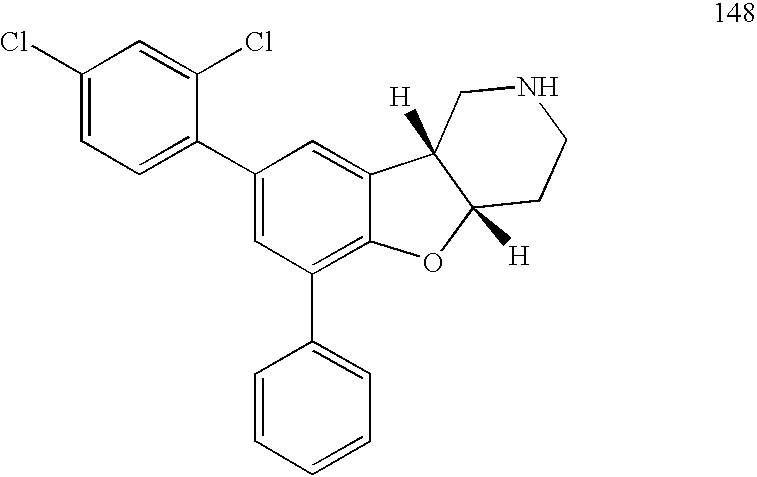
C1(Cl)=CC=C(C2=CC(C3=CC=CC=C3)=C3C(=C2)C2([H])C([H])(O3)CCNC2)C(Cl)=C1
